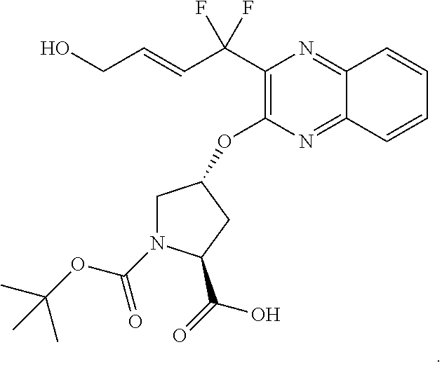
OCC=CC(C1=C(OC2CN(C(OC(C)(C)C)=O)C(C(=O)O)C2)N=C2C(=N1)C=CC=C2)(F)F
